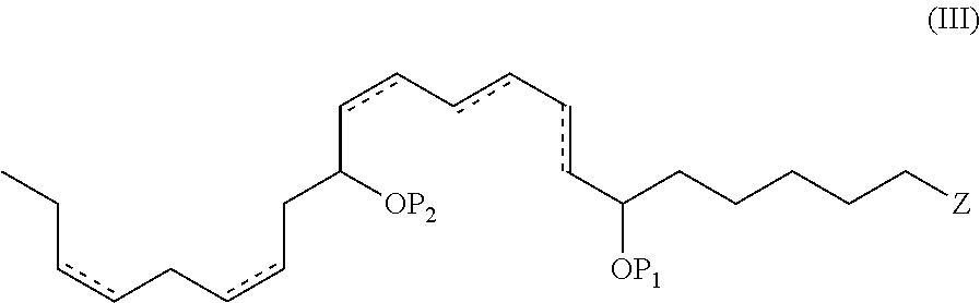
CCccCccCC(cc-cc-ccC([OP1])CCCCC[Z])[OP2]
